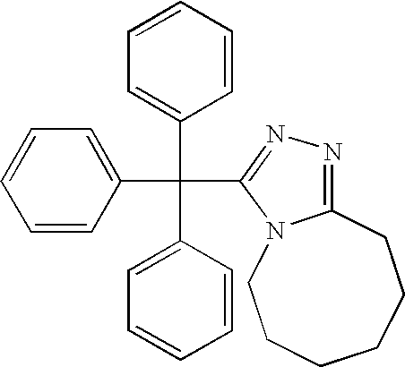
C1=CC(C(C2=CC=CC=C2)(C2=NN=C3N2CCCCCC3)C2=CC=CC=C2)=CC=C1
